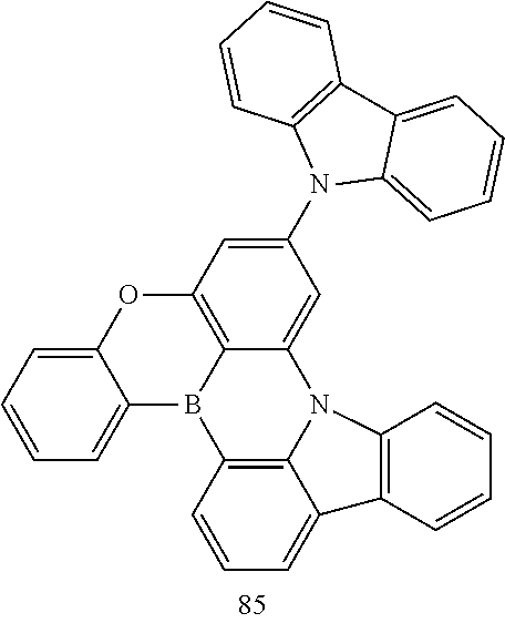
C1=C2C(=CC=C1)B1C3=C(O2)C=C(N2C4=CC=CC=C4C4=C2C=CC=C4)C=C3N2C3=C1C=CC=C3C1=C2C=CC=C1
